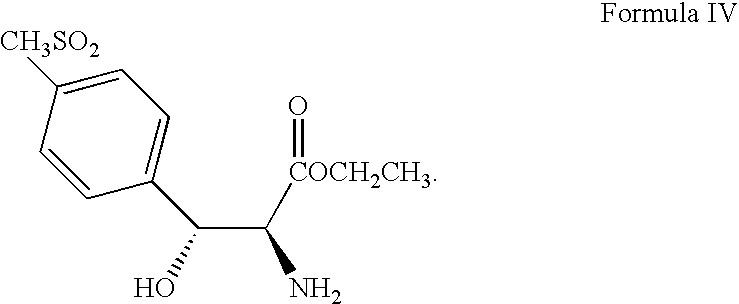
C1([CH3SO2])=CC=C(C(C([COCH2CH3]=O)N)O)C=C1
